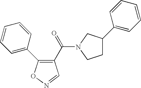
C1(C(=O)N2CC(C3=CC=CC=C3)CC2)=C(C2=CC=CC=C2)ON=C1
